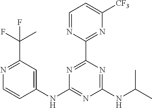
N1=C(C2=NC([CF3])=CC=N2)N=C(NC(C)C)N=C1NC1=CC(C(C)(F)F)=NC=C1
